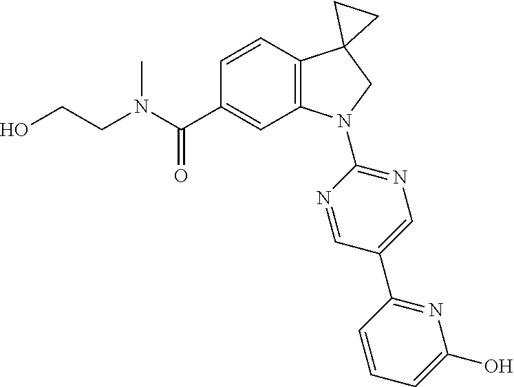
N(C(C1=CC2=C(C=C1)C1(CN2C2=NC=C(C3=NC(O)=CC=C3)C=N2)CC1)=O)(CCO)C
